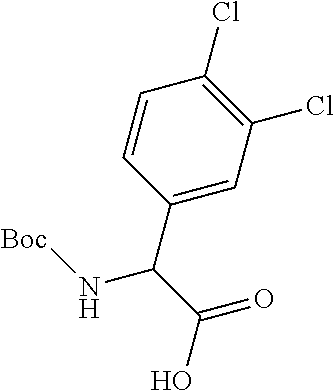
C1=CC(C(C(=O)O)N[Boc])=CC(Cl)=C1Cl
